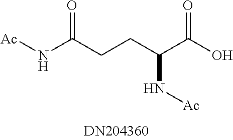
N(C(CCC(C(O)=O)N[Ac])=O)[Ac]
